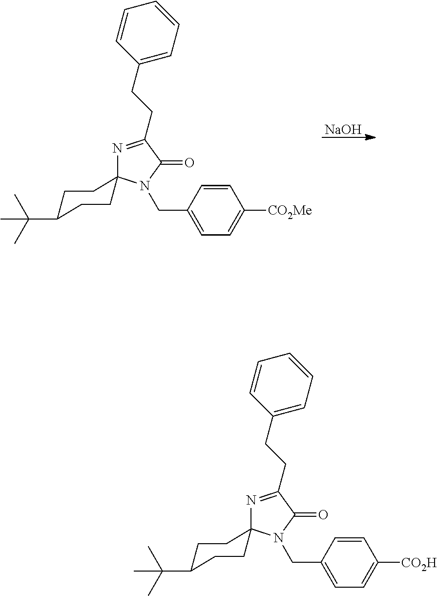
N1=C(CCC2=CC=CC=C2)C(=O)N(CC2=CC=C([CO2Me])C=C2)C12CCC(C(C)(C)C)CC2.[NaOH].N1=C(CCC2=CC=CC=C2)C(=O)N(CC2=CC=C([CO2H])C=C2)C12CCC(C(C)(C)C)CC2
